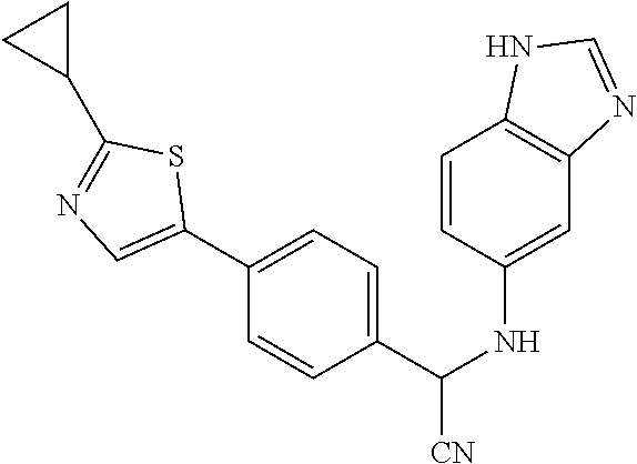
C1=CC(NC([CN])C2=CC=C(C3=CN=C(C4CC4)S3)C=C2)=CC2=C1NC=N2
